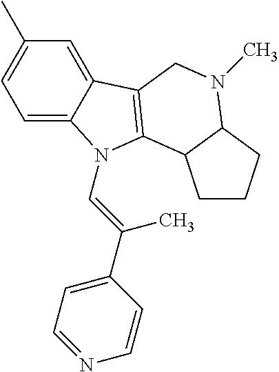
C1=C2C(=CC(C)=C1)C1=C(N2C=C(C2=CC=NC=C2)C)C2C(N(C)C1)CCC2
